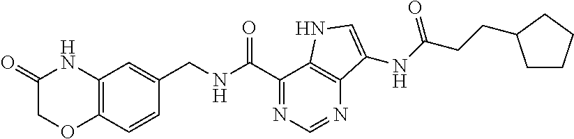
O=C1COC2=C(N1)C=C(CNC(C1=NC=NC3=C1NC=C3NC(=O)CCC1CCCC1)=O)C=C2
